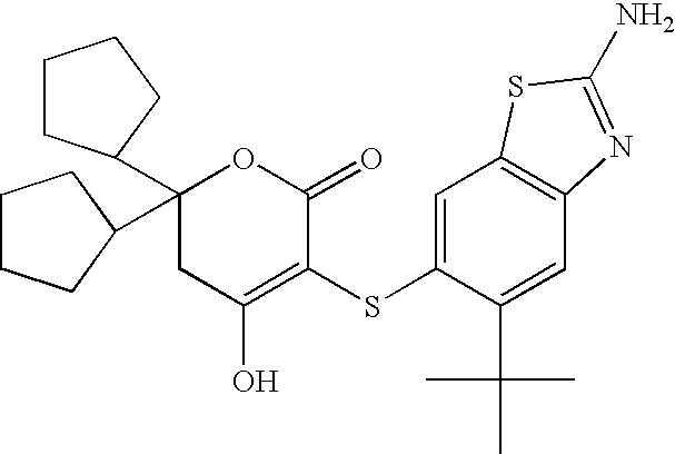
C1(C2CCCC2)(C2CCCC2)CC(O)=C(SC2=CC3=C(C=C2C(C)(C)C)N=C(N)S3)C(=O)O1
